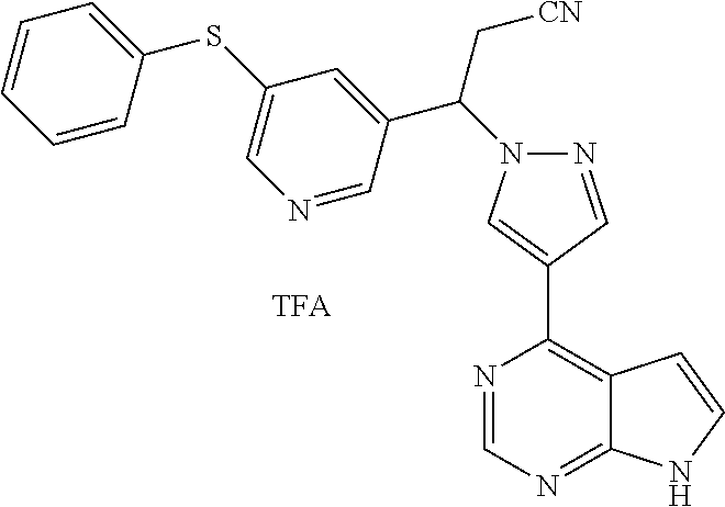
C1=CC(SC2=CN=CC(C(N3N=CC(C4=C5C(=NC=N4)NC=C5)=C3)C[CN])=C2)=CC=C1
